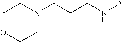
C(CN*)CN1CCOCC1
